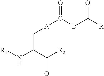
N(C(C([R2])=O)C[A]C(=O)[L]C([R])=O)[R1]
